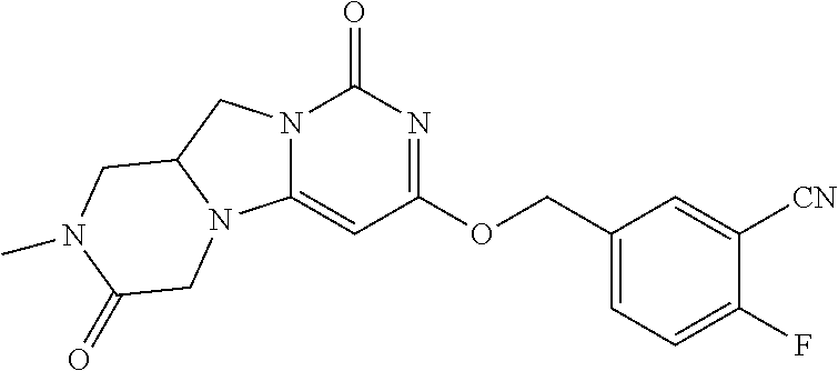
C1(F)=CC=C(COC2=NC(=O)N3C(=C2)N2C(C3)CN(C)C(=O)C2)C=C1[CN]
